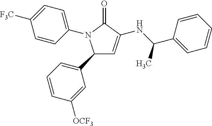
C1=CC([OCF3])=CC(C2C=C(NC(C3=CC=CC=C3)C)C(=O)N2C2=CC=C([F3C])C=C2)=C1
